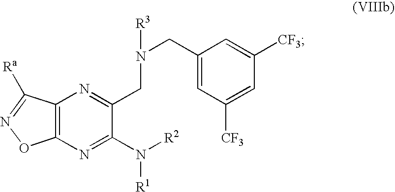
C12=C(N=C(CN(CC3=CC([CF3])=CC([CF3])=C3)[R3])C(N([R1])[R2])=N1)C([Ra])=NO2
